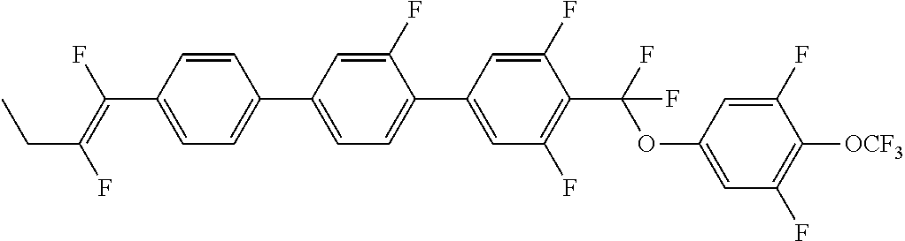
C1=CC(C2=CC=C(C3=CC(F)=C(C(OC4=CC(F)=C([OCF3])C(F)=C4)(F)F)C(F)=C3)C(F)=C2)=CC=C1C(F)=C(F)CC
